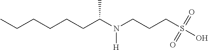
C(CCCCC(N(CCCS(O)(=O)=O)[H])C)C
